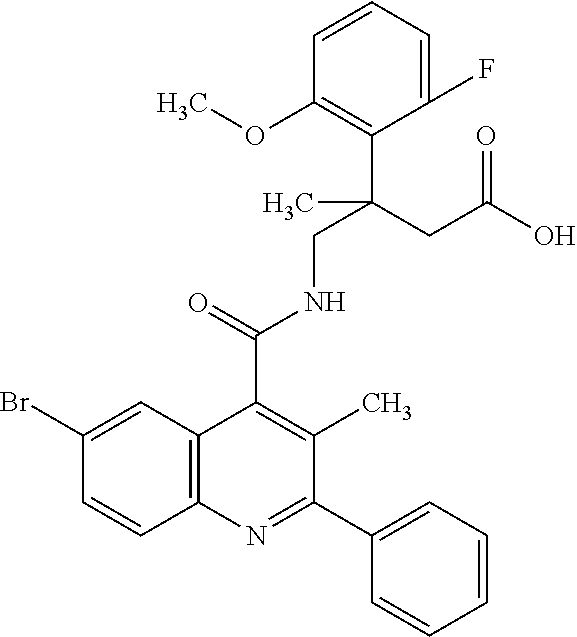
C1=CC2=C(C=C1Br)C(C(=O)NCC(CC(O)=O)(C)C1=C(OC)C=CC=C1F)=C(C)C(C1=CC=CC=C1)=N2
